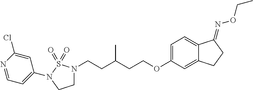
C1=C(OCCC(CCN2CCN(C3=CC=NC(Cl)=C3)S2(=O)=O)C)C=C2C(=C1)C(=NOCC)CC2
